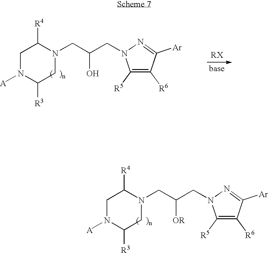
C1N([A])C([R3])CN(CC(CN2C([R5])=C([R6])C([Ar])=N2)[OR])C1[R4].C1N([A])C([R3])CN(CC(CN2C([R5])=C([R6])C([Ar])=N2)O)C1[R4]
